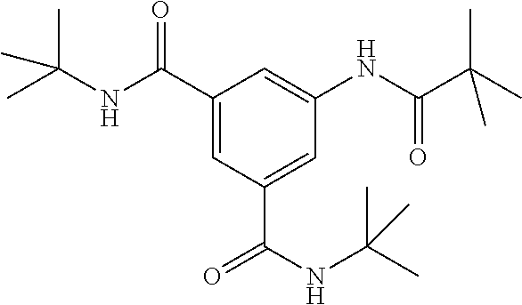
C1(C(NC(C)(C)C)=O)=CC(C(NC(C)(C)C)=O)=CC(NC(C(C)(C)C)=O)=C1
